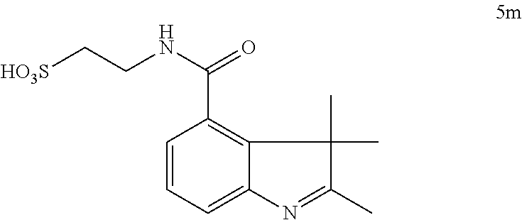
C1=CC=C2C(=C1C(=O)NCC[HO3S])C(C)(C)C(C)=N2
